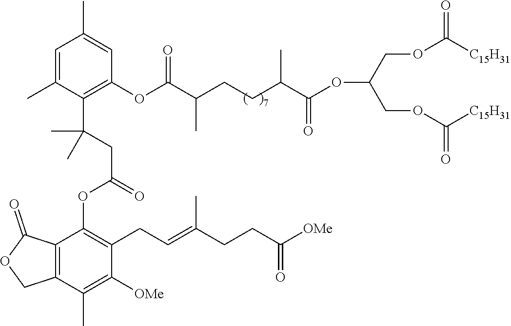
C12=C(C(C)=C([OMe])C(CC=C(CCC(=O)[OMe])C)=C1OC(CC(C1=C(OC(C(CCC(C(OC(COC([C15H31])=O)COC([C15H31])=O)=O)C)C)=O)C=C(C)C=C1C)(C)C)=O)COC2=O
